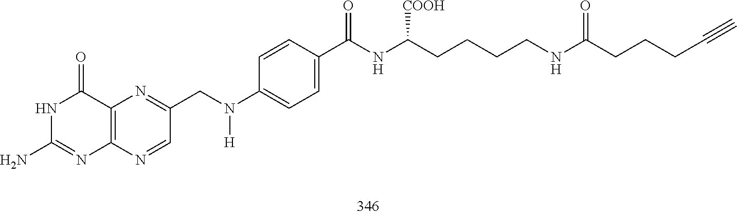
C12=C(N=CC(CN(C3=CC=C(C(NC(CCCCNC(CCCC#C)=O)[COOH])=O)C=C3)[H])=N1)N=C(N)NC2=O
